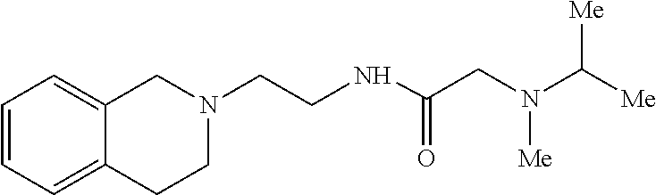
C1=CC=C2C(=C1)CN(CCNC(CN(C([Me])[Me])[Me])=O)CC2
